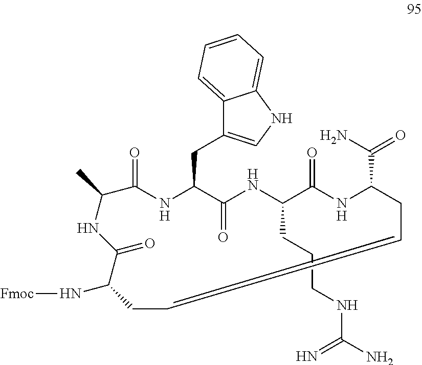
N1C(CC2=CNC3=CC=CC=C23)C(=O)NC(CCCNC(=N)N)C(=O)NC(C(=O)N)CCCCC(N[Fmoc])C(=O)NC(C)C1=O
